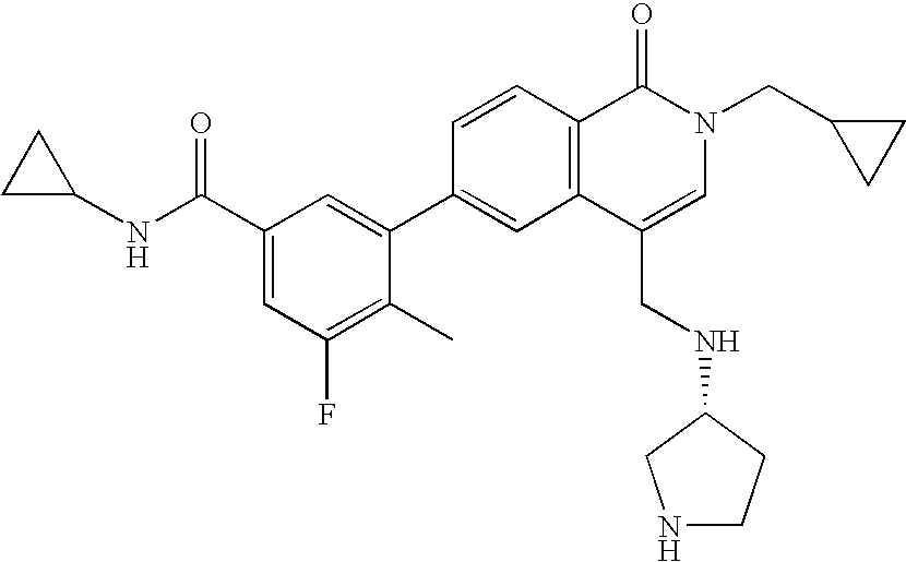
C1C(NC(C2=CC(F)=C(C)C(C3=CC4=C(C=C3)C(=O)N(CC3CC3)C=C4CNC3CCNC3)=C2)=O)C1
